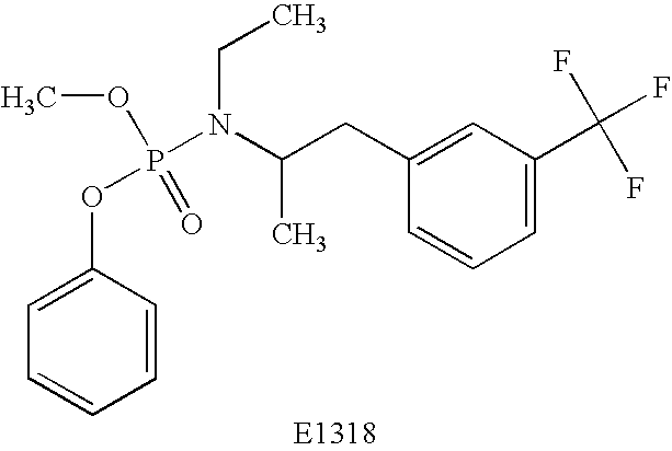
COP(=O)(OC1=CC=CC=C1)N(C(CC1=CC(C(F)(F)F)=CC=C1)C)CC
